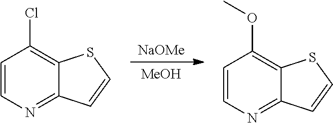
[NaOMe].[MeOH].C1=CN=C2C(=C1Cl)SC=C2.C1=CN=C2C(=C1OC)SC=C2
